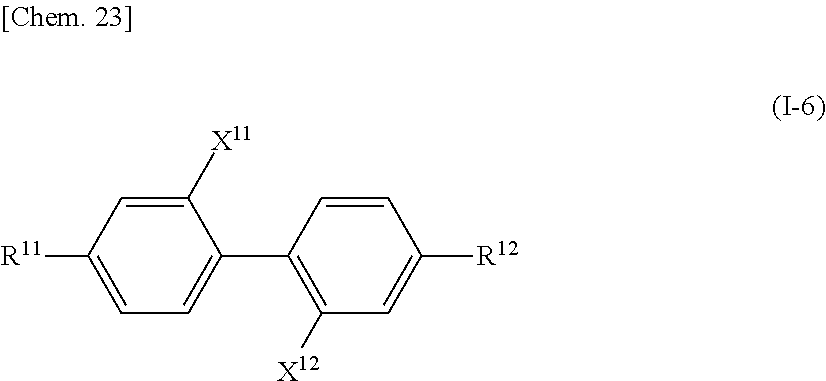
C1(C2=C([X12])C=C([R12])C=C2)=CC=C([R11])C=C1[X11]
